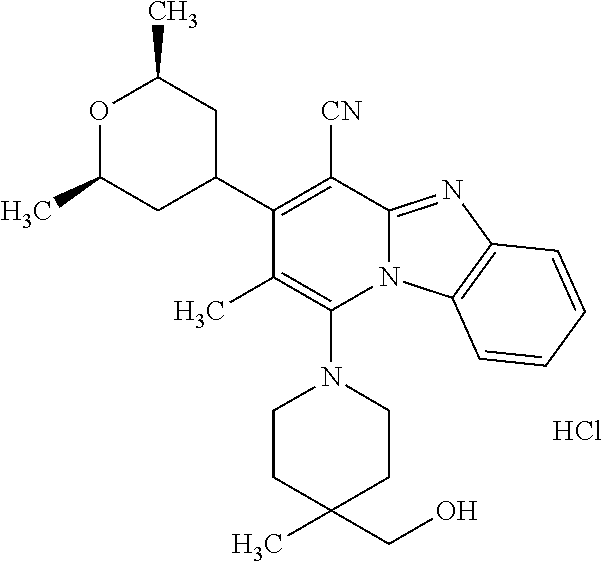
Cl.C1(C2CC(C)OC(C)C2)=C([CN])C2=NC3=C(N2C(N2CCC(C)(CO)CC2)=C1C)C=CC=C3
